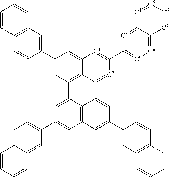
C1=CC2=C(C=C1)C=C(C1=CC3=C4C(=C1)[C1]=C(C1=[C9][C8]=C5C(=[C3]1)[C4]=[C5][C6]=[C7]5)[C2]=C4C1=CC(C4=CC5=C(C=C4)C=CC=C5)=CC4=C1C3=CC(C1=CC=C3C(=C1)C=CC=C3)=C4)C=C2
